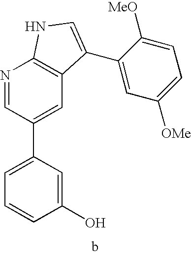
C1(O)=CC(C2=CC3=C(N=C2)NC=C3C2=CC([OMe])=CC=C2[MeO])=CC=C1
